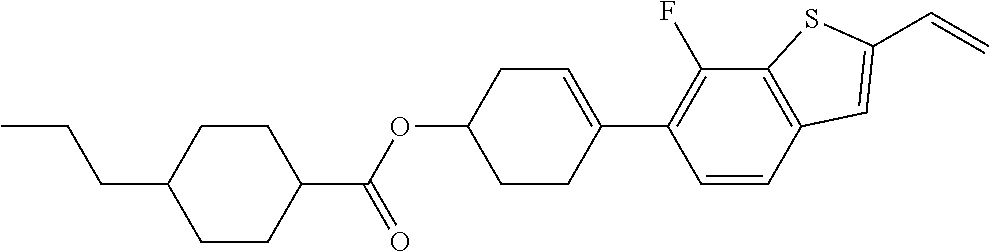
CCCC1CCC(C(OC2CCC(C3=C(F)C4=C(C=C3)C=C(C=C)S4)=CC2)=O)CC1
